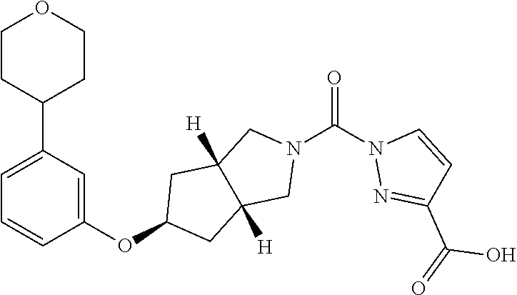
C1CC(C2=CC=CC(OC3CC4([H])C([H])(C3)CN(C(=O)N3N=C(C(O)=O)C=C3)C4)=C2)CCO1
